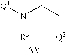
[Q1]N(CC[Q2])[R3].[AV]
